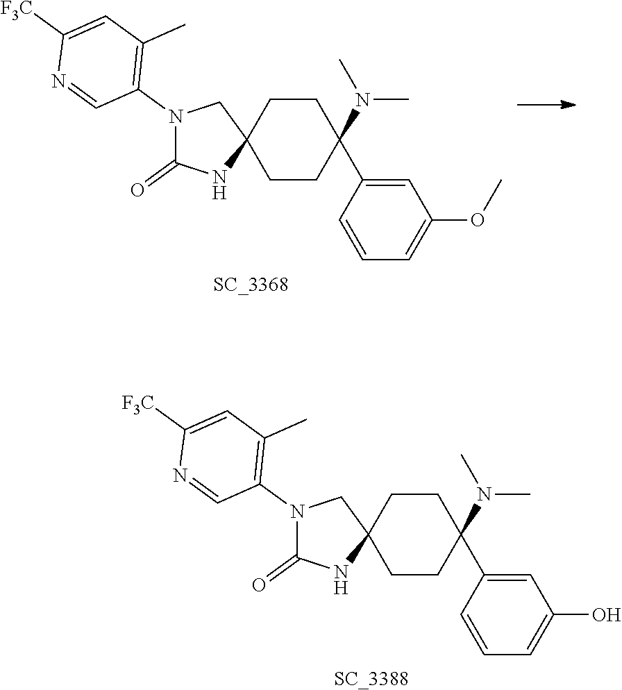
N1(C2=C(C)C=C([F3C])N=C2)C(=O)NC2(C1)CCC(N(C)C)(C1=CC(O)=CC=C1)CC2.[SC_3388].N1(C2=C(C)C=C([F3C])N=C2)C(=O)NC2(C1)CCC(N(C)C)(C1=CC(OC)=CC=C1)CC2.[SC_3368]
